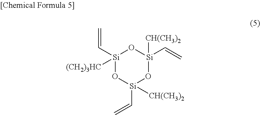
[Si]1(C=C)([(CH2)3HC])O[Si](C=C)([CH(CH3)2])O[Si]([CH(CH3)2])(C=C)O1
